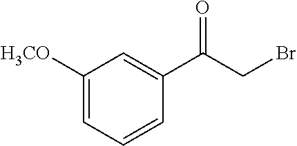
C1=CC=C([H3CO])C=C1C(CBr)=O
